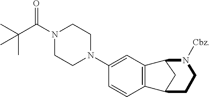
N1(C(C(C)(C)C)=O)CCN(C2=CC3=C(C=C2)C2CC3N([Cbz])CC2)CC1
